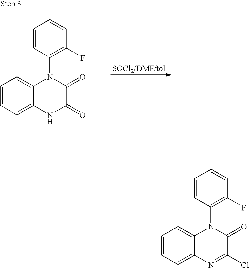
[SOCl2/DMF/tol].C1=CC=C2C(=C1)N(C1=C(F)C=CC=C1)C(=O)C(=O)N2.C1=CC=C2C(=C1)N(C1=C(F)C=CC=C1)C(=O)C(Cl)=N2
